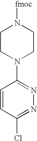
C1CN(C2=NN=C(Cl)C=C2)CCN1[fmoc]
